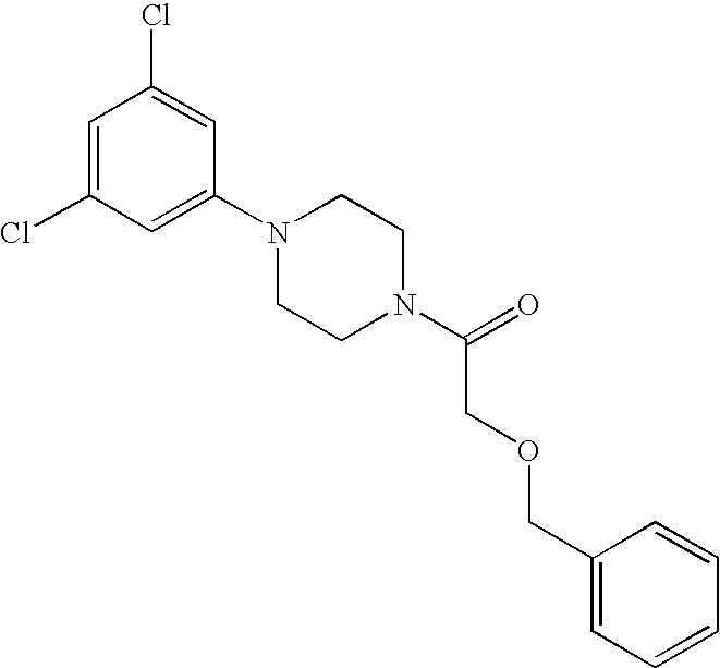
C1=C(Cl)C=C(N2CCN(C(=O)COCC3=CC=CC=C3)CC2)C=C1Cl
